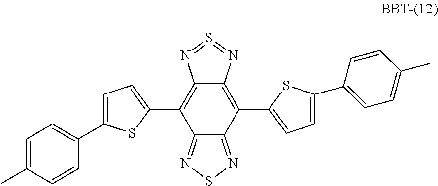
C1=C(C2=CC=C(C)C=C2)SC(C2=C3C(=C(C4=CC=C(C5=CC=C(C)C=C5)S4)C4=NSN=C24)N=S=N3)=C1
